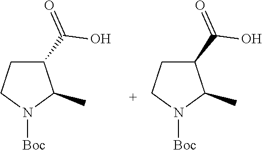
N1([Boc])C(C)C(C(=O)O)CC1.N1([Boc])C(C)C(C(=O)O)CC1
